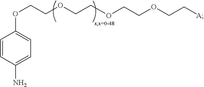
C1=CC(N)=CC=C1OCCOCCOCCOCC[A]
